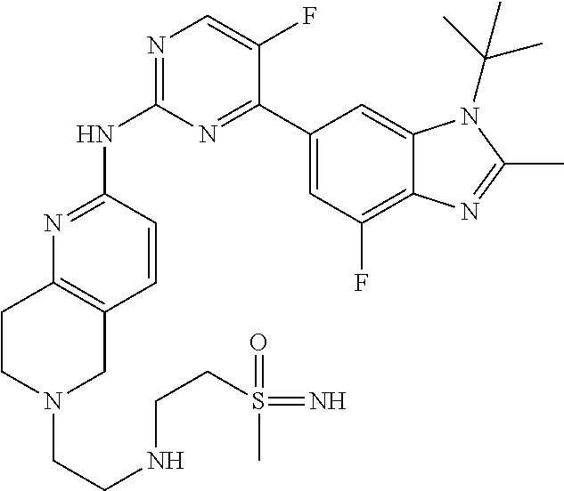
N1=C(NC2=NC=C(F)C(C3=CC(F)=C4C(=C3)N(C(C)(C)C)C(C)=N4)=N2)C=CC2=C1CCN(CCNCCS(C)(=O)=N)C2
